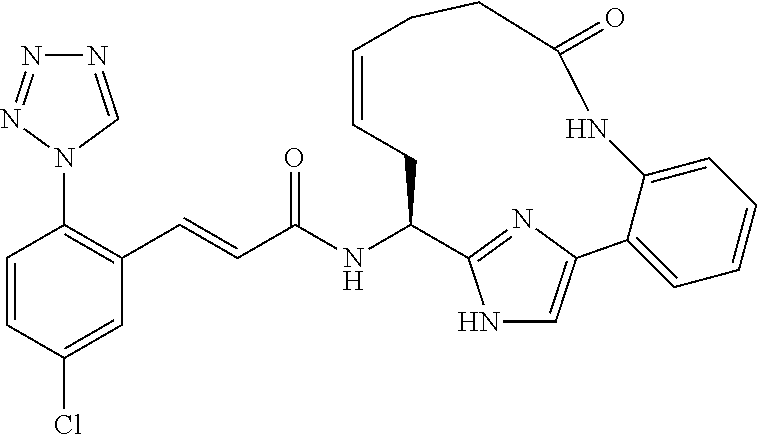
C1=CC(Cl)=CC(C=CC(=O)NC2C3=NC(=CN3)C3=CC=CC=C3NC(=O)CCC=CC2)=C1N1N=NN=C1
